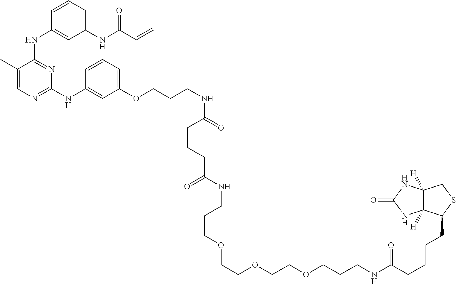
C1=C(C)C(NC2=CC(NC(C=C)=O)=CC=C2)=NC(NC2=CC(OCCCNC(=O)CCCC(NCCCOCCOCCOCCCNC(CCCCC3C4([H])C([H])(CS3)NC(=O)N4)=O)=O)=CC=C2)=N1
